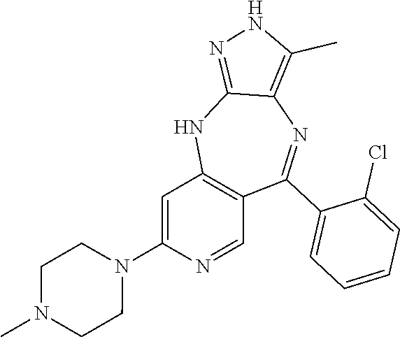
C1=C(N2CCN(C)CC2)N=CC2=C1NC1=NNC(C)=C1N=C2C1=CC=CC=C1Cl
